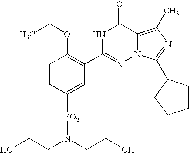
C1=CC([SO2]N(CCO)CCO)=CC(C2=NN3C(=C(C)N=C3C3CCCC3)C(=O)N2)=C1OCC
